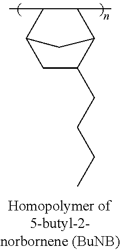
C1C(CCCC)C2C(C)C(C)C1C2
